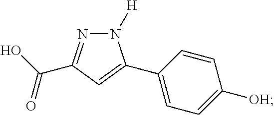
N1([H])N=C(C(O)=O)C=C1C1=CC=C([OH])C=C1
